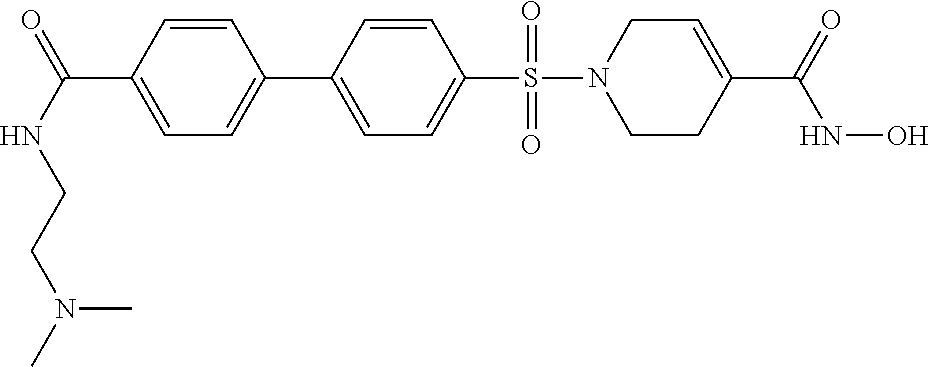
C1=C(C2=CC=C(C(NCCN(C)C)=O)C=C2)C=CC(S(=O)(=O)N2CCC(C(=O)NO)=CC2)=C1
